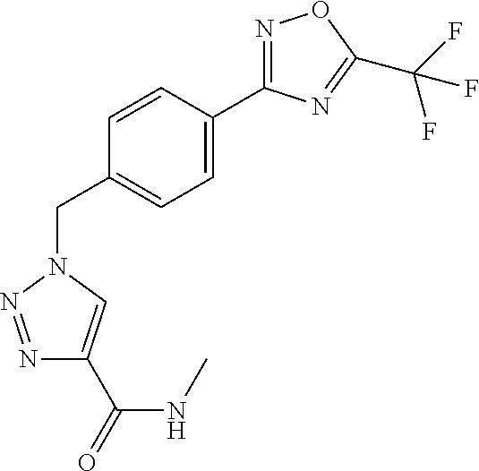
C1(C2=CC=C(CN3C=C(C(=O)NC)N=N3)C=C2)=NOC(C(F)(F)F)=N1
